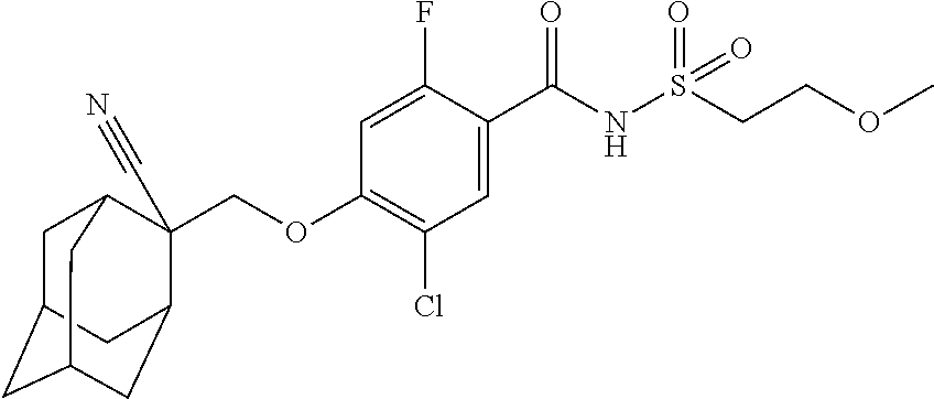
C1=C(F)C(C(NS(CCOC)(=O)=O)=O)=CC(Cl)=C1OCC1(C#N)C2CC3CC(CC1C3)C2
